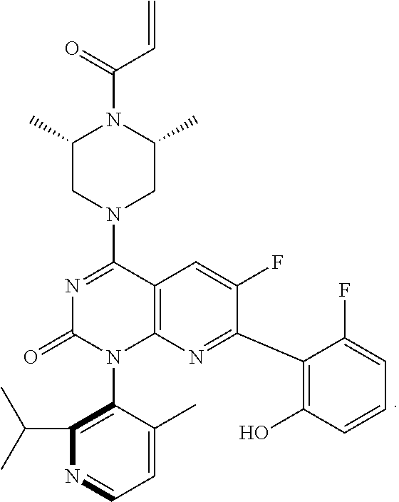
C1(C)CN(C2=NC(=O)N(C3=C(C(C)C)N=CC=C3C)C3=C2C=C(F)C(C2=C(O)C=CC=C2F)=N3)CC(C)N1C(=O)C=C
